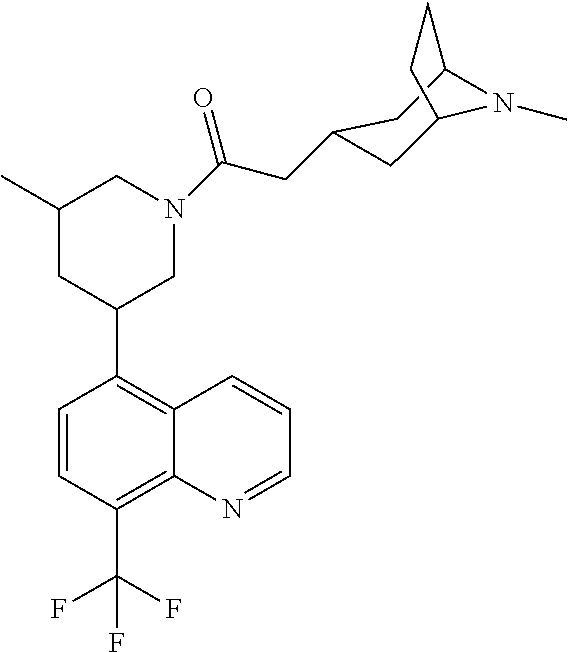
C1=CC(C(F)(F)F)=C2C(=C1C1CN(C(CC3CC4N(C)C(C3)CC4)=O)CC(C)C1)C=CC=N2
